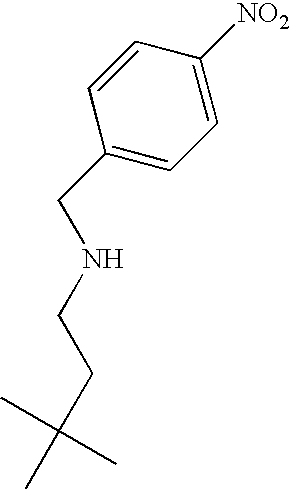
C1=CC(CNCCC(C)(C)C)=CC=C1[NO2]
